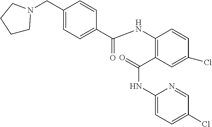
C(C1=CC=C(C(NC2=C(C(=O)NC3=CC=C(Cl)C=N3)C=C(Cl)C=C2)=O)C=C1)N1CCCC1
